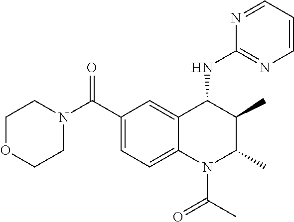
C12=CC(C(N3CCOCC3)=O)=CC=C1N(C(C)=O)C(C)C(C)C2NC1=NC=CC=N1
